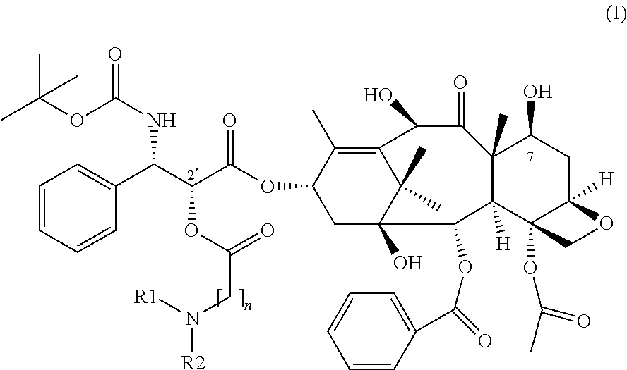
C1=CC=CC(C(C(OC(=O)CN([R1])[R2])C(OC2CC3(O)C(C)(C)C(=C2C)C(O)C(=O)C2(C)C([H])(C3OC(C3=CC=CC=C3)=O)C3(OC(C)=O)C([H])(CC2O)OC3)=O)NC(OC(C)(C)C)=O)=C1
